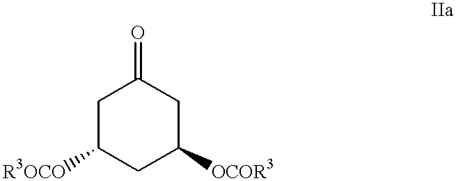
C1C([R3OCO])CC([OCOR3])CC1=O
